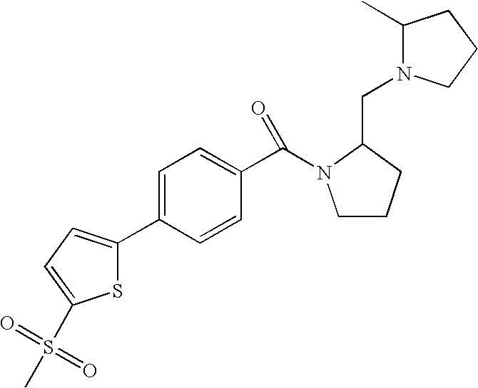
C(N1CCCC1CN1C(C)CCC1)(C1=CC=C(C2=CC=C(S(C)(=O)=O)S2)C=C1)=O
